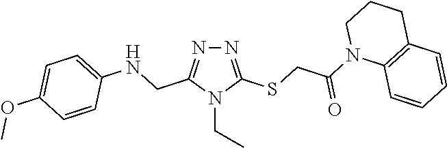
N1=C(SCC(N2C3=C(CCC2)C=CC=C3)=O)N(CC)C(CNC2=CC=C(OC)C=C2)=N1
